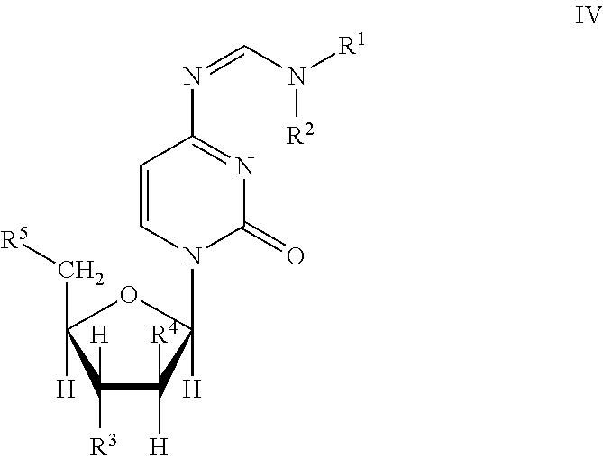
C1=CN(C2([H])OC(C[R5])([H])C([R3])([H])C2([R4])[H])C(=O)N=C1N=CN([R1])[R2]
